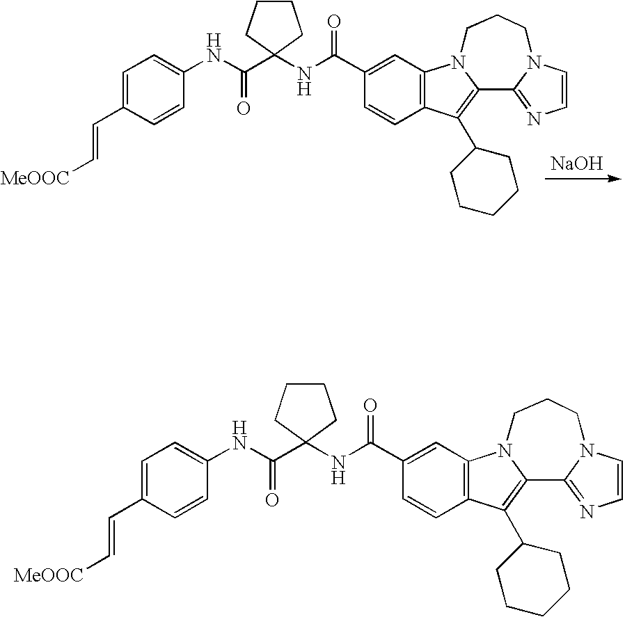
[NaOH].C1=CN2C(=N1)C1=C(C3CCCCC3)C3=C(N1CCC2)C=C(C(NC1(C(NC2=CC=C(C=C[MeOOC])C=C2)=O)CCCC1)=O)C=C3.C1=CN2C(=N1)C1=C(C3CCCCC3)C3=C(N1CCC2)C=C(C(NC1(C(NC2=CC=C(C=C[MeOOC])C=C2)=O)CCCC1)=O)C=C3
